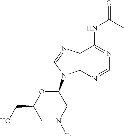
CC(NC1=NC=NC2=C1N=CN2C1OC(CO)CN([Tr])C1)=O
